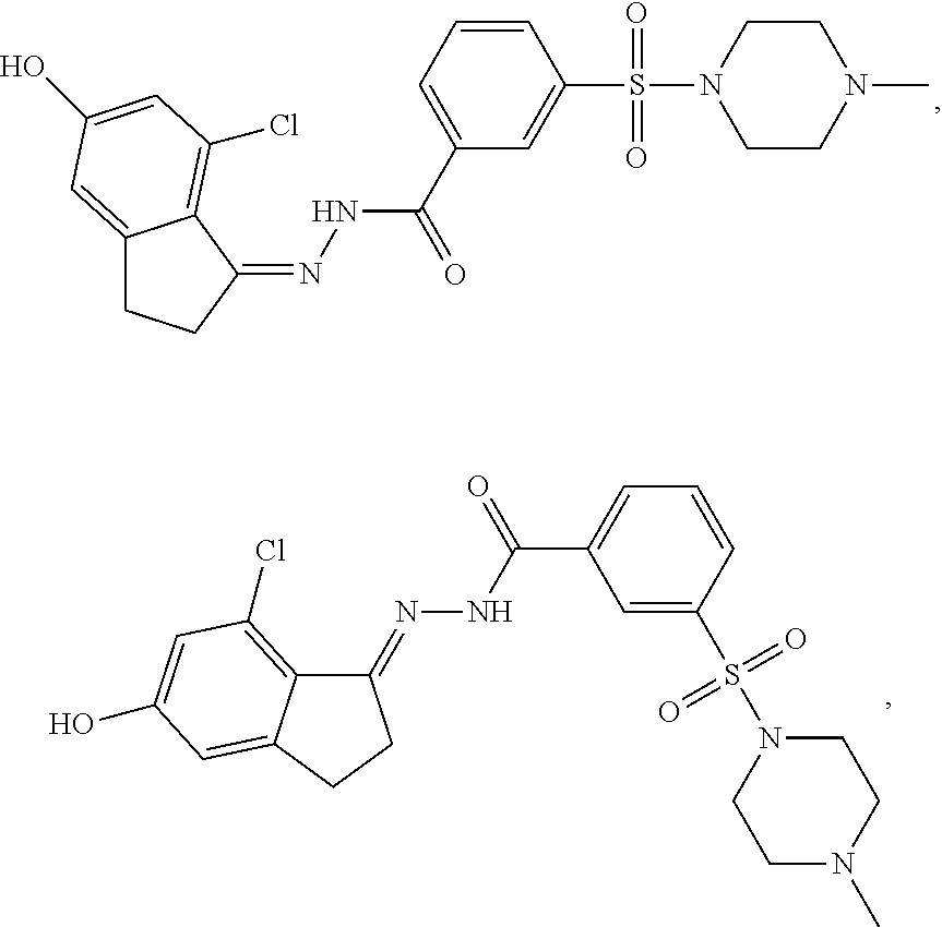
C1(=NNC(C2=CC=CC(S(N3CCN(C)CC3)(=O)=O)=C2)=O)C2=C(Cl)C=C(O)C=C2CC1.C1(=NNC(C2=CC=CC(S(N3CCN(C)CC3)(=O)=O)=C2)=O)C2=C(Cl)C=C(O)C=C2CC1
